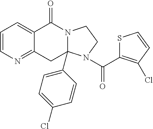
C1=CN=C2C(=C1)C(=O)N1CCN(C(=O)C3=C(Cl)C=CS3)C1(C1=CC=C(Cl)C=C1)C2
